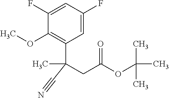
C1(F)=CC(F)=CC(C(CC(OC(C)(C)C)=O)(C)C#N)=C1OC
